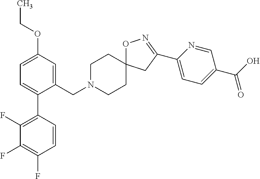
O1C2(CC(C3=CC=C(C(O)=O)C=N3)=N1)CCN(CC1=CC(OCC)=CC=C1C1=C(F)C(F)=C(F)C=C1)CC2
